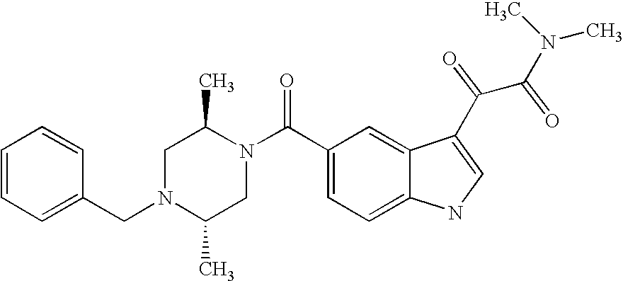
C1=CC=C(CN2C(C)CN(C(C3=CC=C4C(=C3)C(C(C(N(C)C)=O)=O)=CN4)=O)C(C)C2)C=C1
